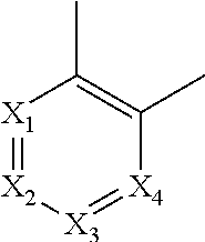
[X1]1=[X2][X3]=[X4]C(C)=C1C
